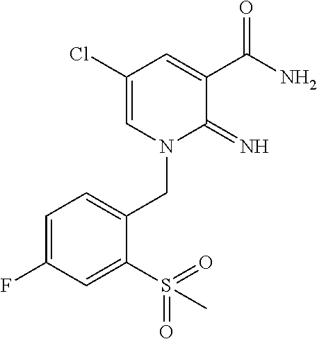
C1(Cl)=CN(CC2=CC=C(F)C=C2S(=O)(=O)C)C(=N)C(C(N)=O)=C1
